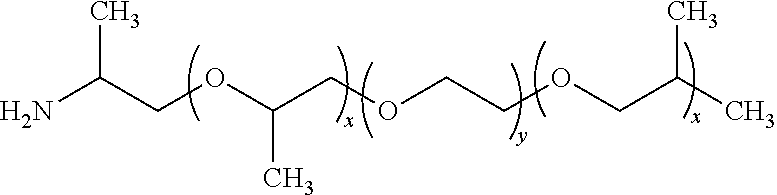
C(C)(OCC(N)C)COCCOCC(C)C
